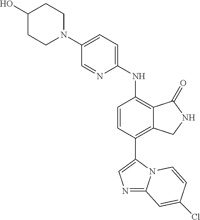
N1(C2=CC=C(NC3=C4C(=C(C5=CN=C6N5C=CC(Cl)=C6)C=C3)CNC4=O)N=C2)CCC(O)CC1
